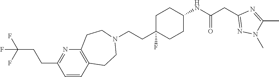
C1C(CCN2CCC3=C(CC2)C=CC(CCC(F)(F)F)=N3)(F)CCC(NC(CC2=NN(C)C(C)=N2)=O)C1
